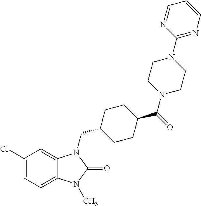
C1(Cl)=CC=C2C(=C1)N(CC1CCC(C(=O)N3CCN(C4=NC=CC=N4)CC3)CC1)C(=O)N2C
